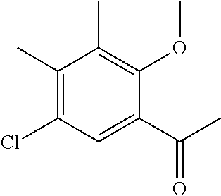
C1(C)=C(Cl)C=C(C(C)=O)C(OC)=C1C
